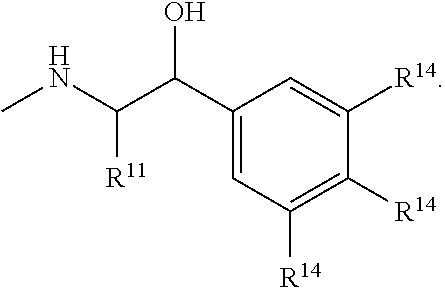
C1(C(C(NC)[R11])O)=CC([R14])=C([R14])C([R14])=C1
